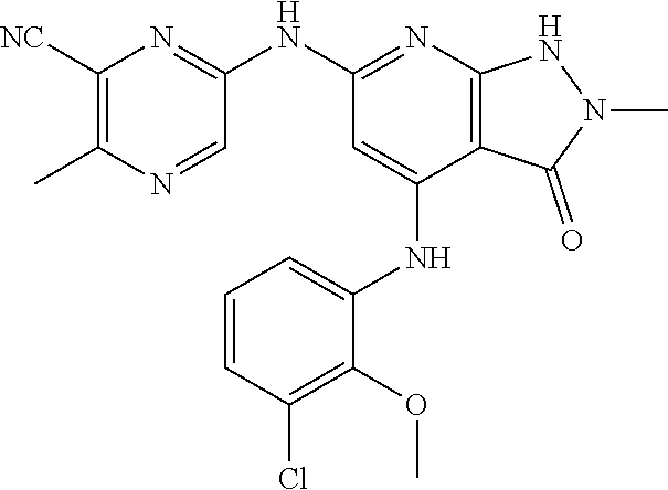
C1(NC2=NC3=C(C(NC4=CC=CC(Cl)=C4OC)=C2)C(=O)N(C)N3)=NC([NC])=C(C)N=C1
